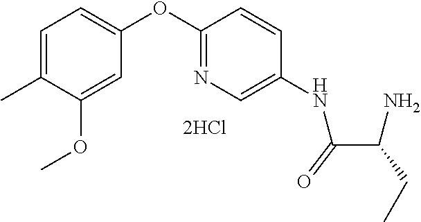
C1(OC)=CC(OC2=NC=C(NC(C(N)CC)=O)C=C2)=CC=C1C
